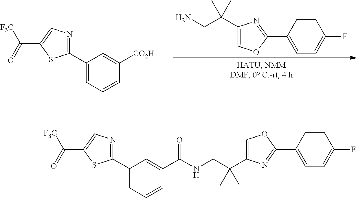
C1(C2=NC(C(CN)(C)C)=CO2)=CC=C(F)C=C1.C1(C2=NC=C(C([F3C])=O)S2)=CC=CC([CO2H])=C1.C1(C2=NC(C(CNC(C3=CC(C4=NC=C(C([F3C])=O)S4)=CC=C3)=O)(C)C)=CO2)=CC=C(F)C=C1
